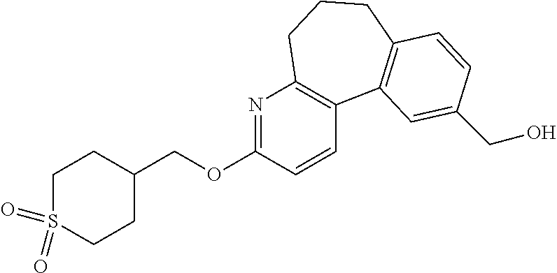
N1=C(OCC2CCS(=O)(=O)CC2)C=CC2=C1CCCC1=C2C=C(CO)C=C1
